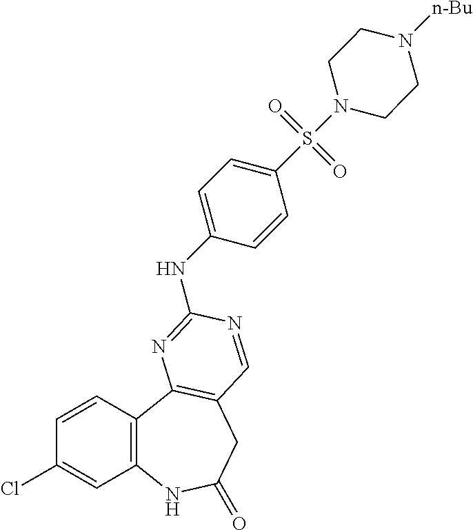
C1=CC2=C(C=C1Cl)NC(=O)CC1=C2N=C(NC2=CC=C(S(N3CCN([n-Bu])CC3)(=O)=O)C=C2)N=C1
